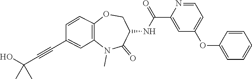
N1(C)C2=C(C=CC(C#CC(C)(C)O)=C2)OCC(NC(C2=CC(OC3=CC=CC=C3)=CC=N2)=O)C1=O
